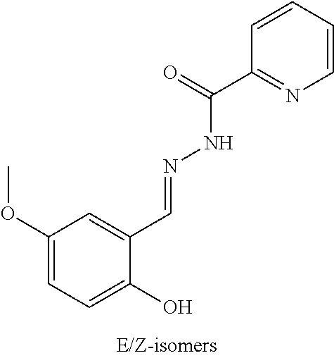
C1(OC)=CC=C(O)C(C=NNC(C2=NC=CC=C2)=O)=C1
